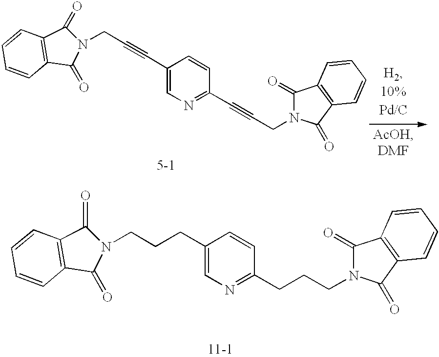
C(CN1C(=O)C2=C(C1=O)C=CC=C2)#CC1=NC=C(C#CCN2C(=O)C3=C(C2=O)C=CC=C3)C=C1.C1=C(CCCN2C(=O)C3=C(C2=O)C=CC=C3)C=CC(CCCN2C(=O)C3=C(C2=O)C=CC=C3)=N1
